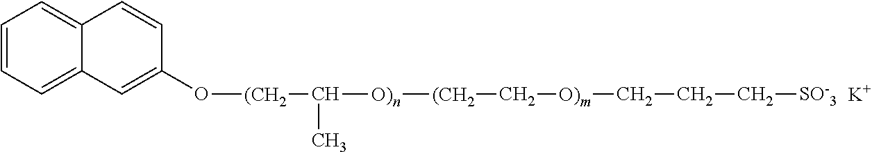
C1=CC=C2C(=C1)C=CC(O[(CH2]C([O)n][(CH2]C[O)m]CCC[SO-3])C)=C2.[K]
